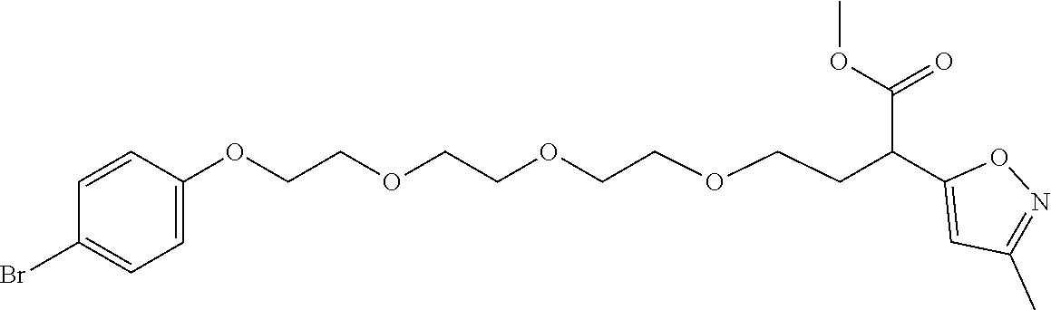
C1=CC(OCCOCCOCCOCCC(C2=CC(C)=NO2)C(OC)=O)=CC=C1Br
